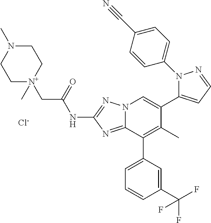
N12C(=NC(NC(C[N+]3(C)CCN(C)CC3)=O)=N1)C(C1=CC=CC(C(F)(F)F)=C1)=C(C)C(C1=CC=NN1C1=CC=C(C#N)C=C1)=C2.[Cl-]
